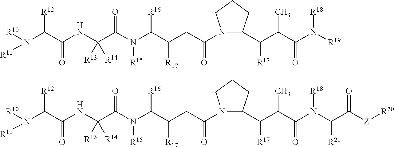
N(C(C(NC(C(N(C(C(CC(N1C(C(C(C(N([R19])[R18])=O)C)[R17])CCC1)=O)[R17])[R16])[R15])=O)([R13])[R14])=O)[R12])([R10])[R11].N(C(C(NC(C(N(C(C(CC(N1C(C(C(C(N(C(C([Z][R20])=O)[R21])[R18])=O)C)[R17])CCC1)=O)[R17])[R16])[R15])=O)([R13])[R14])=O)[R12])([R10])[R11]
